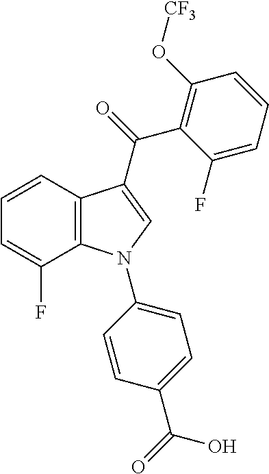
C1=CC2=C(C(F)=C1)N(C1=CC=C(C(=O)O)C=C1)C=C2C(=O)C1=C(O[CF3])C=CC=C1F
